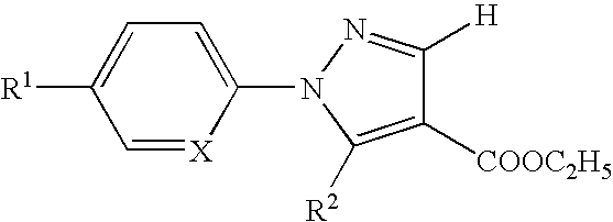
C1=[X]C(N2N=C([H])C([COOC2H5])=C2[R2])=CC=C1[R1]
